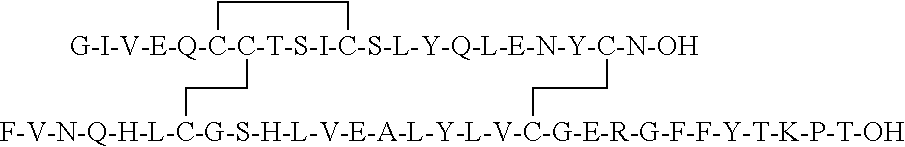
[G-I-V-E-Q-C-C-T-S-I-C-S-L-Y-Q-L-E-N-Y-C-N-OH]12(CC[F-V-N-Q-H-L-C-G-S-H-L-V-E-A-L-Y-L-V-C-G-E-R-G-F-F-Y-T-K-P-T-OH]CC1)CC2
